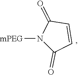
[mPEG]N1C(=O)C=CC1=O
